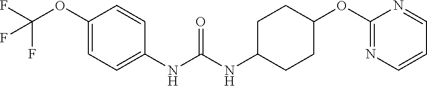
C1(NC(NC2CCC(OC3=NC=CC=N3)CC2)=O)=CC=C(OC(F)(F)F)C=C1
